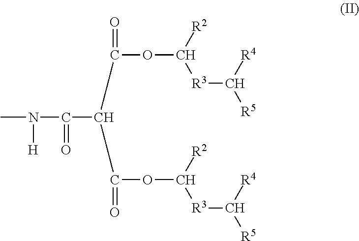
N(C)(C(C(C(OC([R3]C([R5])[R4])[R2])=O)C(OC([R3]C([R5])[R4])[R2])=O)=O)[H]
